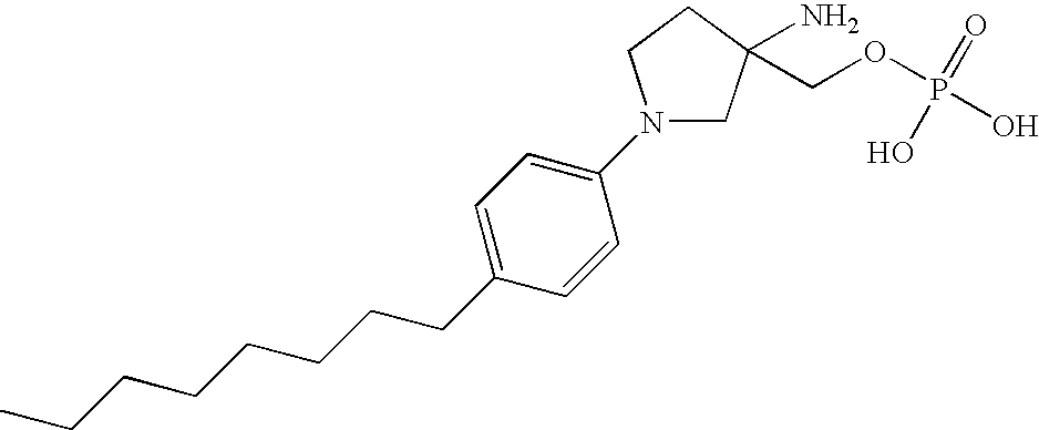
N1(C2=CC=C(CCCCCCCC)C=C2)CC(N)(COP(O)(=O)O)CC1
